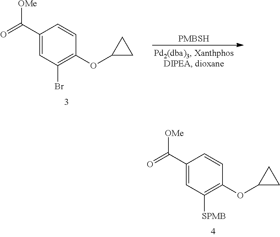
[PMBSH].C1(C(=O)[OMe])=CC(Br)=C(OC2CC2)C=C1.C1(C(=O)[OMe])=CC([SPMB])=C(OC2CC2)C=C1
